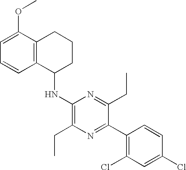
C1=C(OC)C2=C(C=C1)C(NC1=C(CC)N=C(C3=C(Cl)C=C(Cl)C=C3)C(CC)=N1)CCC2
